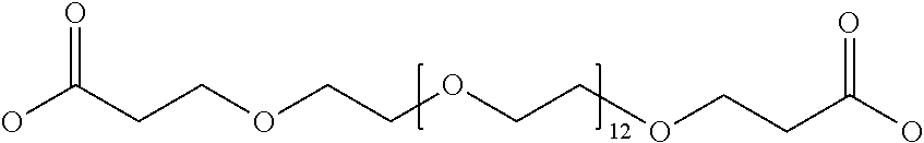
OC(CCOCCOCCOCCC(O)=O)=O
